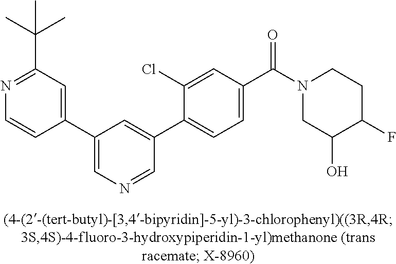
C1(C2=CN=CC(C3=CC=C(C(N4CC(O)C(F)CC4)=O)C=C3Cl)=C2)=CC(C(C)(C)C)=NC=C1
